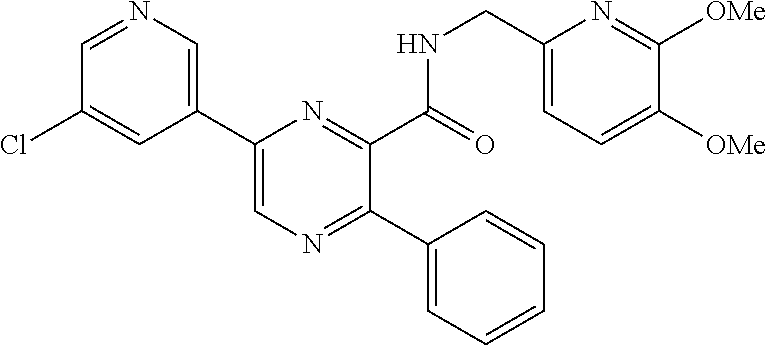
C1(C2=CN=C(C3=CC=CC=C3)C(C(NCC3=CC=C([OMe])C([OMe])=N3)=O)=N2)=CN=CC(Cl)=C1
